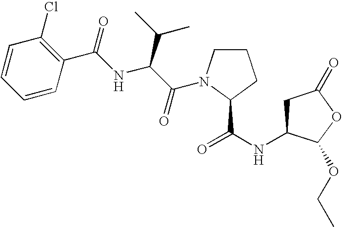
C1C(NC(=O)C2N(C(C(NC(C3=C(Cl)C=CC=C3)=O)C(C)C)=O)CCC2)C(OCC)OC1=O
